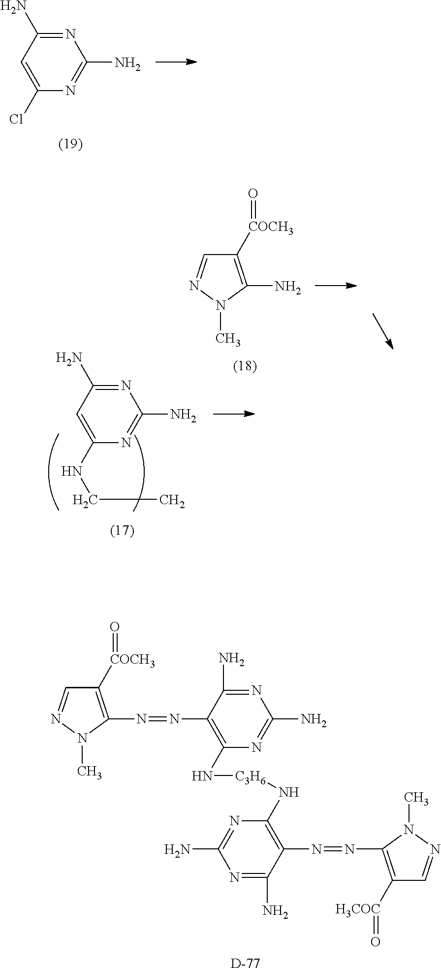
N1=C(N)C=C(Cl)N=C1N.N1=C(N)C=C(NCC)N=C1N.C1([COCH3]=O)=C(N)N(C)N=C1.C1([COCH3]=O)=C(N=NC2=C(N[C3H6]NC3=C(N=NC4=C([H3COC]=O)C=NN4C)C(N)=NC(N)=N3)N=C(N)N=C2N)N(C)N=C1.[D]
